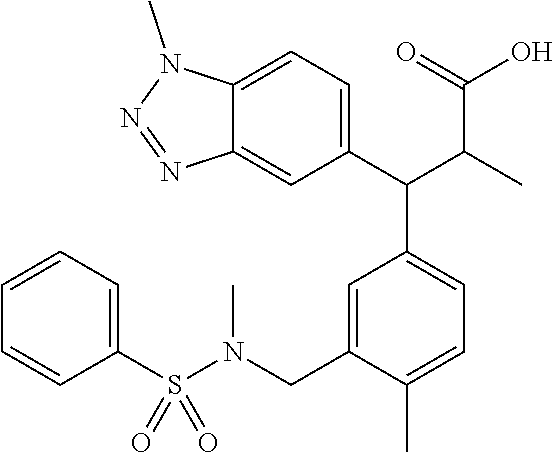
C1(C(C2=CC=C(C)C(CN(C)S(C3=CC=CC=C3)(=O)=O)=C2)C(C(O)=O)C)=CC=C2C(=C1)N=NN2C
